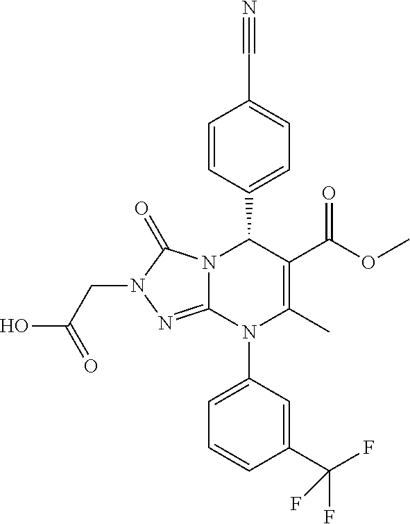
C1=CC(C2N3C(=NN(CC(O)=O)C3=O)N(C3=CC=CC(C(F)(F)F)=C3)C(C)=C2C(OC)=O)=CC=C1C#N
